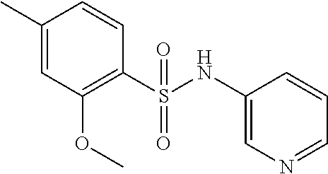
C1(C)=CC(OC)=C(S(NC2=CN=CC=C2)(=O)=O)C=C1
